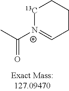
CC([N+]1=CCCC[13C]1)=O
